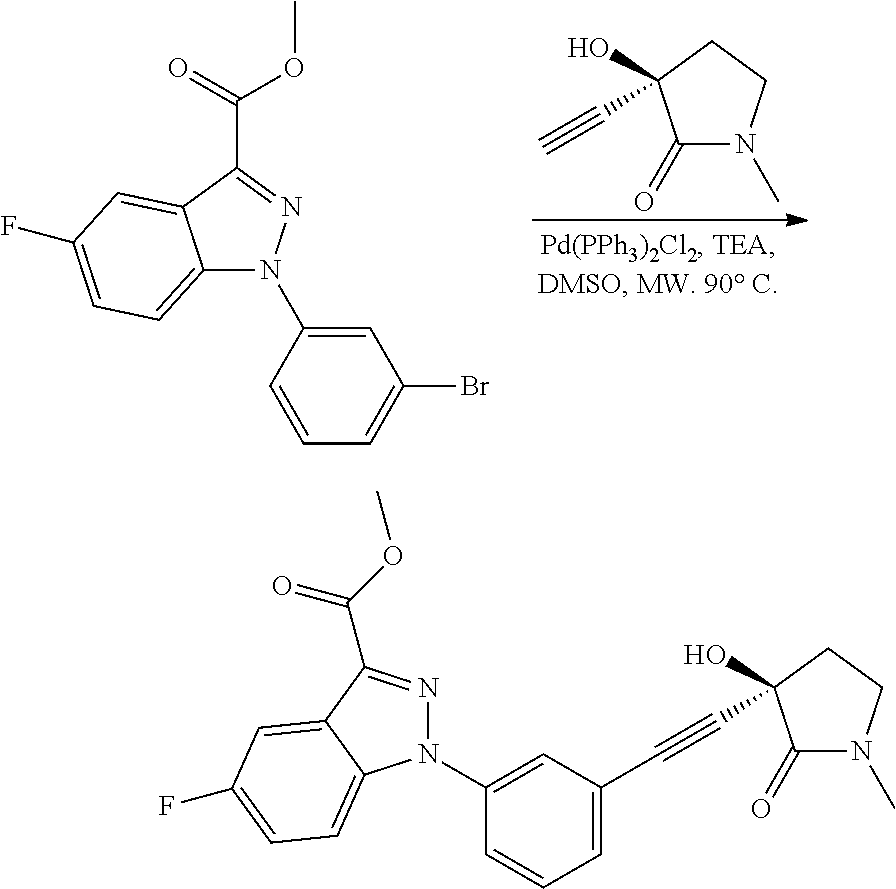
C1=C(N2C3=CC=C(F)C=C3C(C(=O)OC)=N2)C=CC=C1Br.C1(=O)N(C)CCC1(O)C#C.C1=C(C#CC2(O)C(=O)N(C)CC2)C=C(N2N=C(C(OC)=O)C3=CC(F)=CC=C23)C=C1
